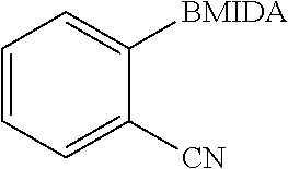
C1=CC=C([CN])C([BMIDA])=C1
